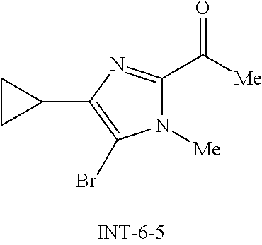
N1([Me])C(C([Me])=O)=NC(C2CC2)=C1Br
